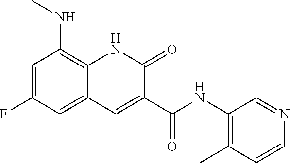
C1=C(F)C=C2C(=C1NC)NC(=O)C(C(NC1=C(C)C=CN=C1)=O)=C2
